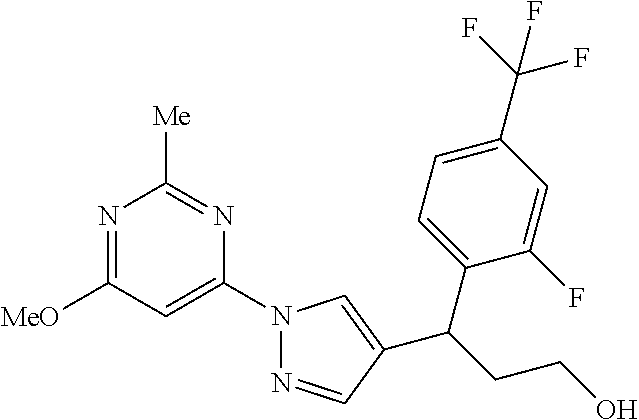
N1(C2=CC([MeO])=NC([Me])=N2)N=CC(C(CCO)C2=CC=C(C(F)(F)F)C=C2F)=C1
